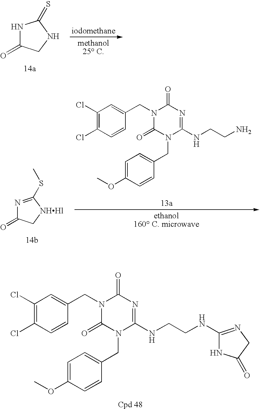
N1C(=O)CNC1=S.C(N1C(=O)N(CC2=CC=C(OC)C=C2)C(NCCN)=NC1=O)C1=CC(Cl)=C(Cl)C=C1.N1=C(SC)[NHHl]CC1=O.C(N1C(=O)N(CC2=CC=C(OC)C=C2)C(NCCNC2=NCC(=O)N2)=NC1=O)C1=CC(Cl)=C(Cl)C=C1
